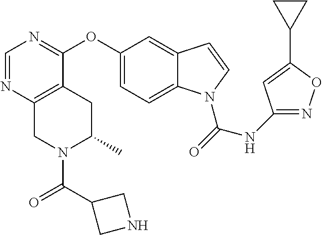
O(C1=CC=C2C(=C1)C=CN2C(=O)NC1=NOC(C2CC2)=C1)C1=NC=NC2=C1CC(C)N(C(=O)C1CNC1)C2
